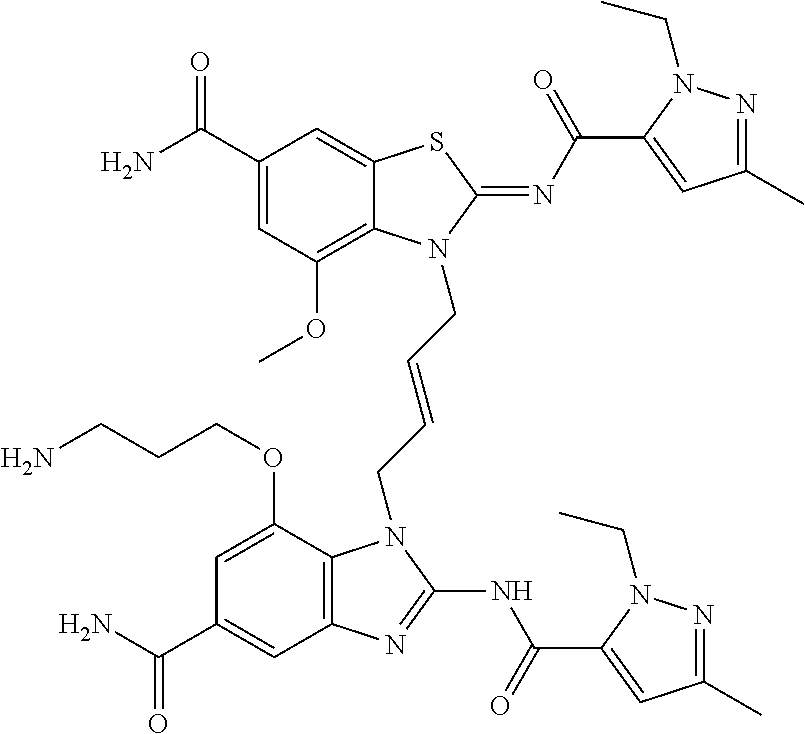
C1(C(N)=O)=CC(OC)=C2C(=C1)SC(=NC(=O)C1=CC(C)=NN1CC)N2CC=CCN1C2=C(C=C(C(N)=O)C=C2OCCCN)N=C1NC(=O)C1=CC(C)=NN1CC
